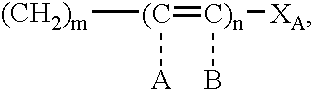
[(CH2)m][(C](=[C)n]([XA])B)[A]
